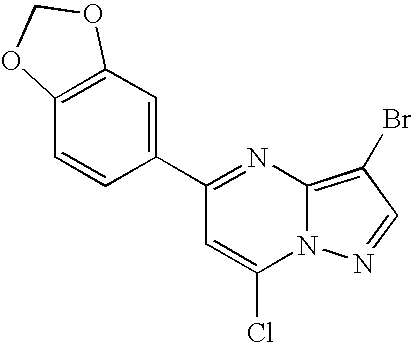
C1(C2=NC3=C(Br)C=NN3C(Cl)=C2)=CC2=C(C=C1)OCO2
